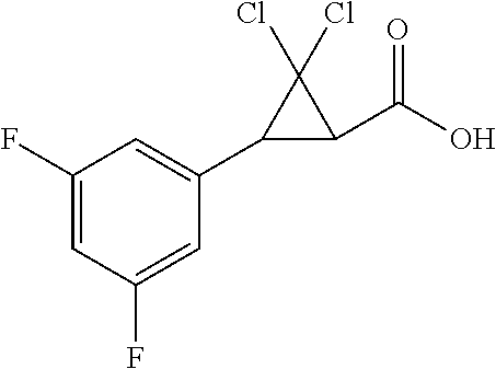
C1=C(F)C=C(C2C(C(O)=O)C2(Cl)Cl)C=C1F
